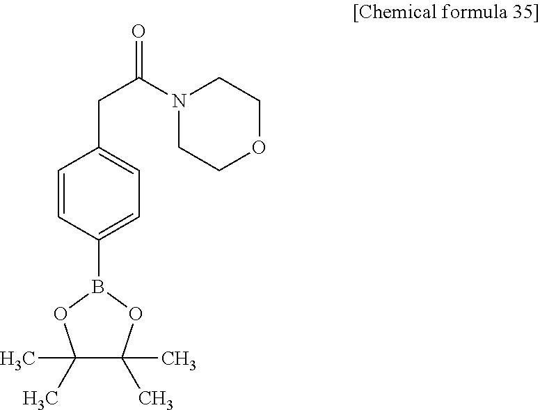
C1=CC(B2OC(C)(C)C(C)(C)O2)=CC=C1CC(N1CCOCC1)=O
